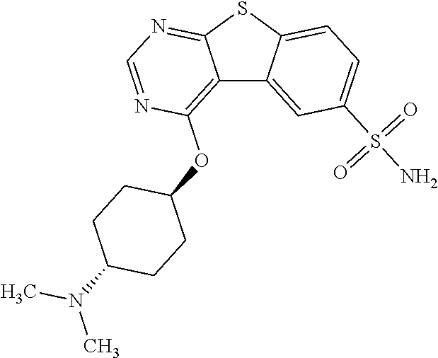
C12=C(OC3CCC(N(C)C)CC3)N=CN=C1SC1=CC=C(S(N)(=O)=O)C=C21
